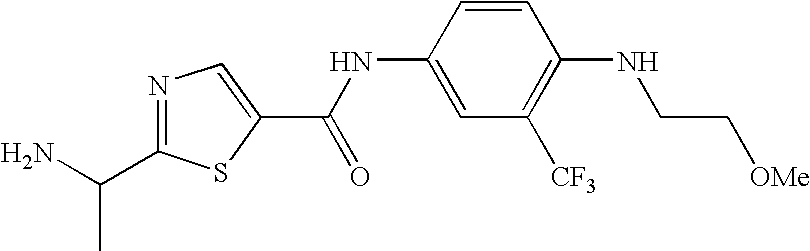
C1=CC(NC(C2=CN=C(C(N)C)S2)=O)=CC([CF3])=C1NCC[OMe]
